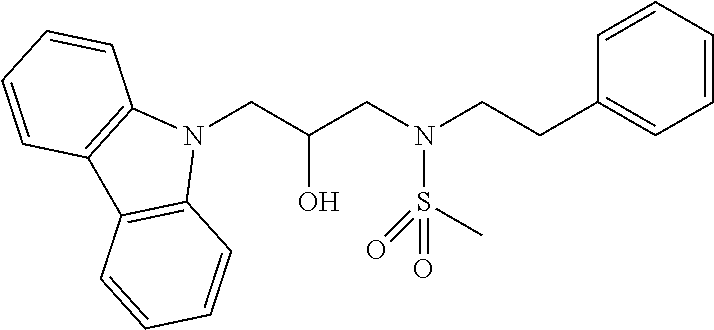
N1(CC(CN(CCC2=CC=CC=C2)S(C)(=O)=O)O)C2=C(C3=C1C=CC=C3)C=CC=C2
